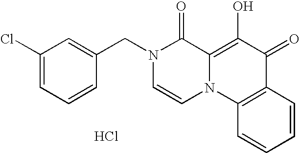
C1(Cl)=CC=CC(CN2C=CN3C(=C(O)C(=O)C4=C3C=CC=C4)C2=O)=C1.Cl
